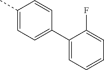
C1(C)=CC=C(C2=CC=CC=C2F)C=C1
